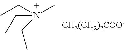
C(N(CC)(C)CC)C.[CH3(CH2)2COO-]
